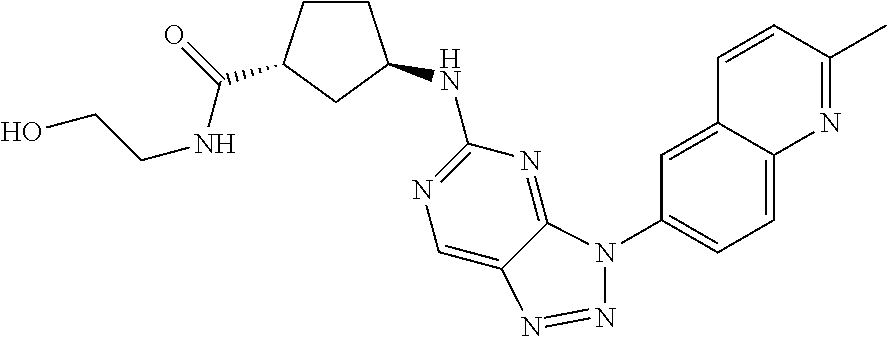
OCCNC(=O)C1CCC(NC2=NC=C3C(=N2)N(C2=CC=C4C(=C2)C=CC(C)=N4)N=N3)C1
